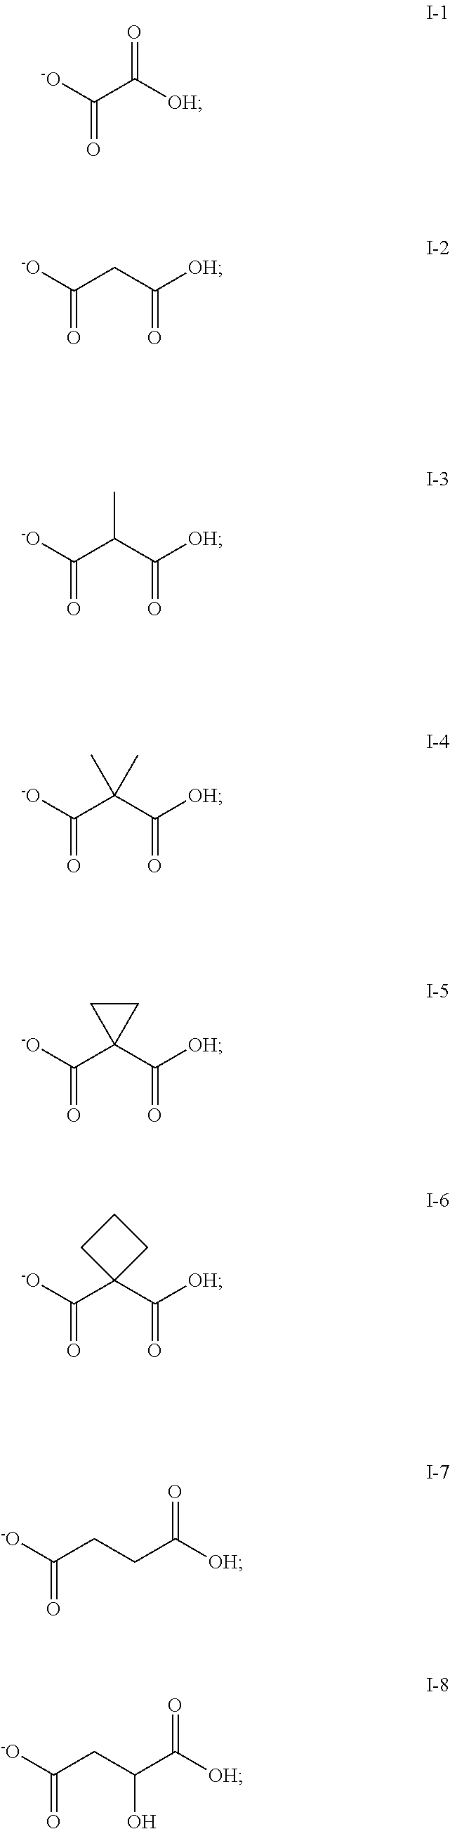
[-O]C(C([OH])=O)=O.C(CC([OH])=O)([-O])=O.C(C(C([OH])=O)C)([-O])=O.C(C(C([OH])=O)(C)C)([-O])=O.C(C1(C([OH])=O)CC1)([-O])=O.C(C1(C([OH])=O)CCC1)([-O])=O.C(CC([OH])=O)C([-O])=O.C(C(C([OH])=O)O)C([-O])=O
